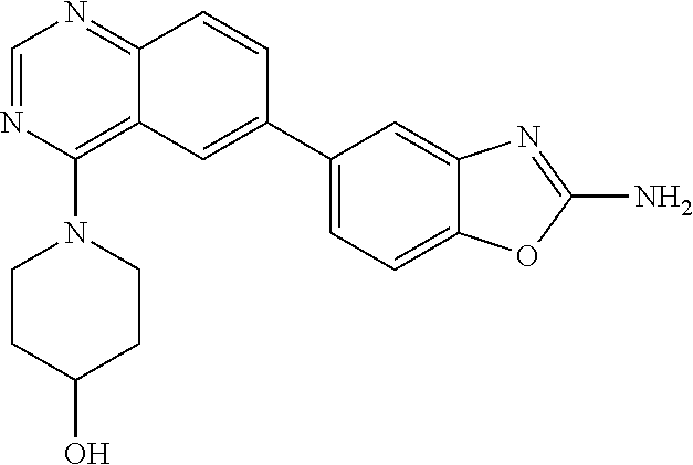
C1=NC(N2CCC(O)CC2)=C2C(=N1)C=CC(C1=CC=C3C(=C1)N=C(N)O3)=C2
